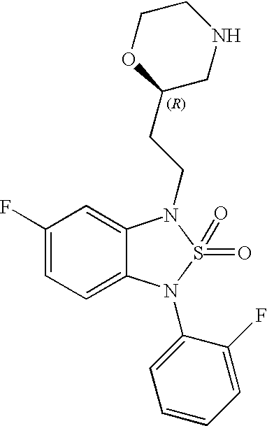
C1(F)=CC=C2C(=C1)N(CCC1CNCCO1)S(=O)(=O)N2C1=CC=CC=C1F
